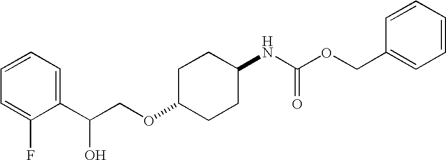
C1C(OCC(C2=CC=CC=C2F)O)CCC(NC(OCC2=CC=CC=C2)=O)C1
